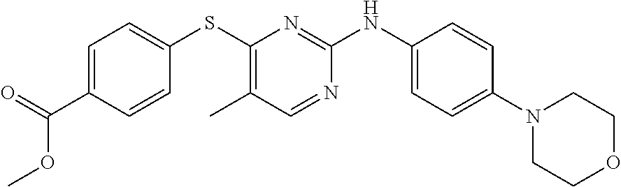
C1=C(C(=O)OC)C=CC(SC2=C(C)C=NC(NC3=CC=C(N4CCOCC4)C=C3)=N2)=C1
